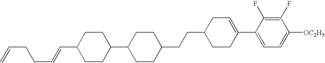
C1(F)=C(F)C(C2=CCC(CCC3CCC(C4CCC(C=CCCC=C)CC4)CC3)CC2)=CC=C1[OC2H5]
